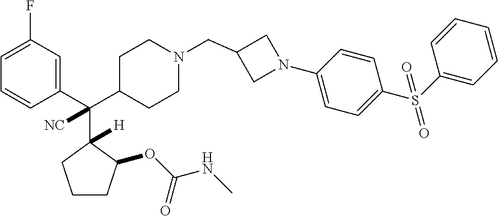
C1=C(F)C=C(C(C2CCN(CC3CN(C4=CC=C(S(C5=CC=CC=C5)(=O)=O)C=C4)C3)CC2)(C2([H])C(OC(NC)=O)CCC2)[NC])C=C1
